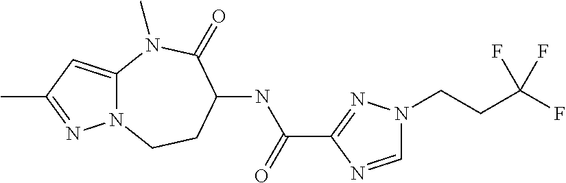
C12=CC(C)=NN1CCC(NC(=O)C1=NN(CCC(F)(F)F)C=N1)C(=O)N2C
